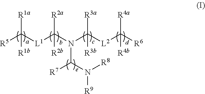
[R5]C([L1]C(N(C([L2]C([R6])([R4a])[R4b])([R3a])[R3b])C(N([R8])[R9])[R7])([R2a])[R2b])([R1a])[R1b]
